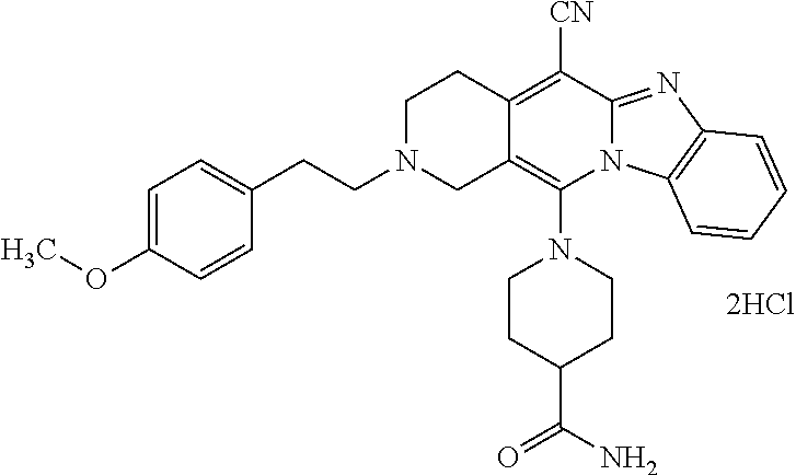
[2HCl].N1(C2=C3C(=C([CN])C4=NC5=C(N24)C=CC=C5)CCN(CCC2=CC=C(OC)C=C2)C3)CCC(C(=O)N)CC1
